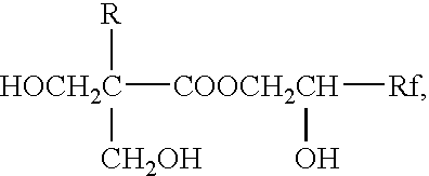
[R][HOCH2C]([CH2OH])[COOCH2CH]([Rf])O
